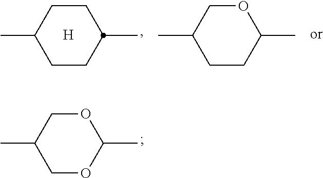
C1OC(C)OCC1C.C1CC(C)CCC1C.[H].C1CC(C)OCC1C
